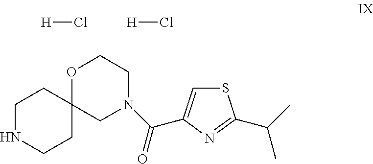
N1CCC2(CC1)OCCN(C(=O)C1=CSC(C(C)C)=N1)C2.[H]Cl.[H]Cl
